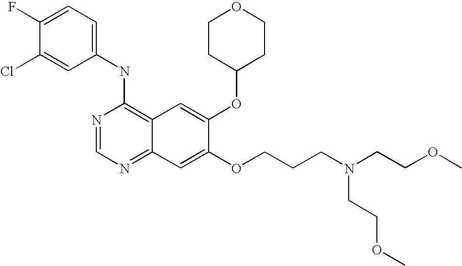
C1=C(Cl)C(F)=CC=C1NC1=C2C(=NC=N1)C=C(OCCCN(CCOC)CCOC)C(OC1CCOCC1)=C2
